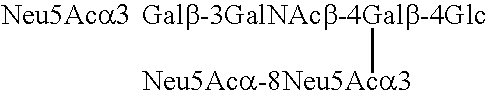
[Galb-3GalNAcb-4Galb-4Glc][Neu5Aca-8Neu5Aca3].[Neu5Aca3]
